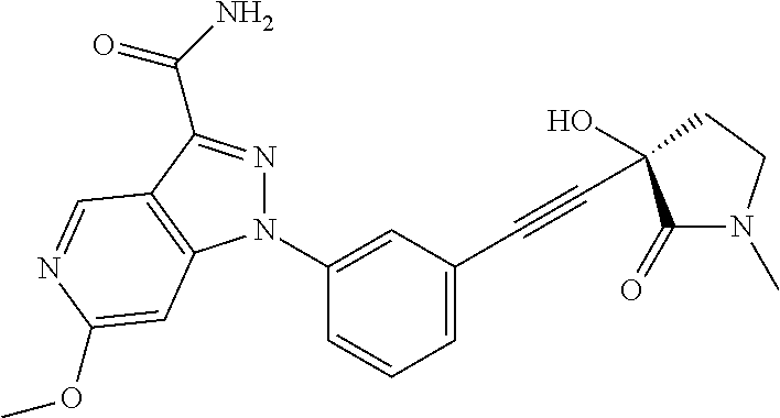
N1(C2=CC(C#CC3(O)C(=O)N(C)CC3)=CC=C2)N=C(C(N)=O)C2=C1C=C(OC)N=C2
